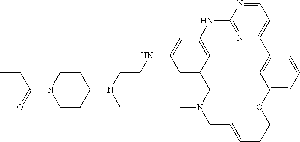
C1=NC2=NC(=C1)C1=CC(=CC=C1)OCCC=CCN(C)CC1=CC(NCCN(C3CCN(C(=O)C=C)CC3)C)=CC(=C1)N2
